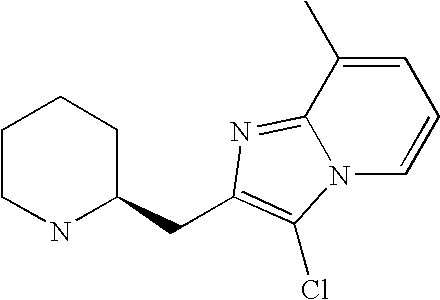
C1CNC(CC2=C(Cl)N3C(=N2)C(C)=CC=C3)CC1
